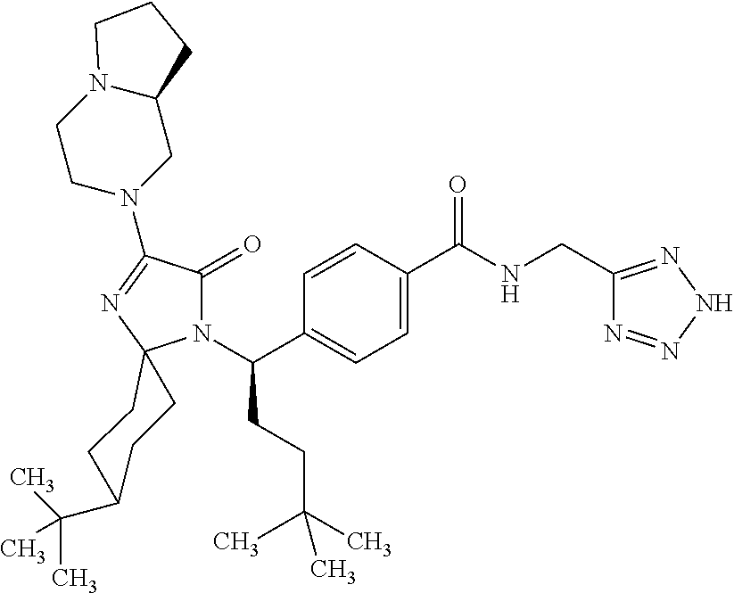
C1C(C(C)(C)C)CCC2(C1)N(C(CCC(C)(C)C)C1=CC=C(C(=O)NCC3=NNN=N3)C=C1)C(=O)C(N1CC3N(CC1)CCC3)=N2
